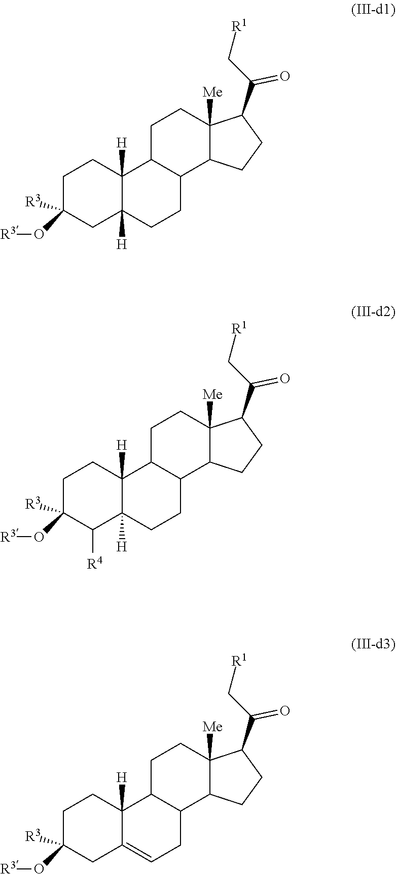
C1([R3])(O[R3])CC2([H])C([H])(CC1)C1CCC3([Me])C(C(C[R1])=O)CCC3C1CC2.C1([R3])(O[R3])C([R4])C2([H])C([H])(CC1)C1CCC3([Me])C(C(C[R1])=O)CCC3C1CC2.C1([R3])(O[R3])CC2=CCC3C(C2([H])CC1)CCC1([Me])C(C(C[R1])=O)CCC13
